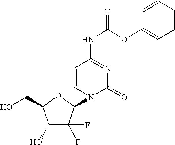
C1(O)C(F)(F)C(N2C(=O)N=C(NC(OC3=CC=CC=C3)=O)C=C2)OC1CO
